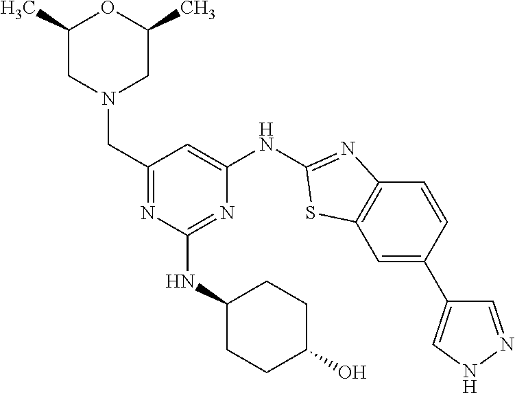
C1=C(C2=CNN=C2)C=CC2=C1SC(NC1=CC(CN3CC(C)OC(C)C3)=NC(NC3CCC(O)CC3)=N1)=N2
